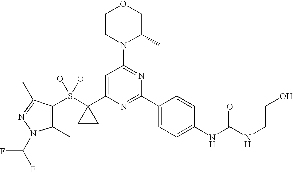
C1CN(C2=NC(C3=CC=C(NC(NCCO)=O)C=C3)=NC(C3(S(O)(O)C4=C(C)N(C(F)F)N=C4C)CC3)=C2)C(C)CO1
